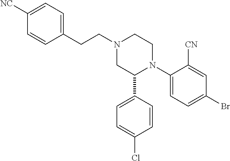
C1(C2N(C3=CC=C(Br)C=C3[CN])CCN(CCC3=CC=C([NC])C=C3)C2)=CC=C(Cl)C=C1
